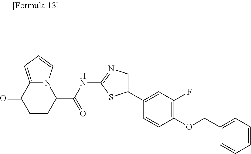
S1C(NC(C2CCC(=O)C3=CC=CN32)=O)=NC=C1C1=CC(F)=C(OCC2=CC=CC=C2)C=C1
